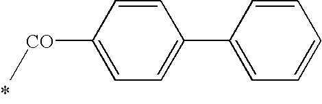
C1([CO]C)=CC=C(C2=CC=CC=C2)C=C1
